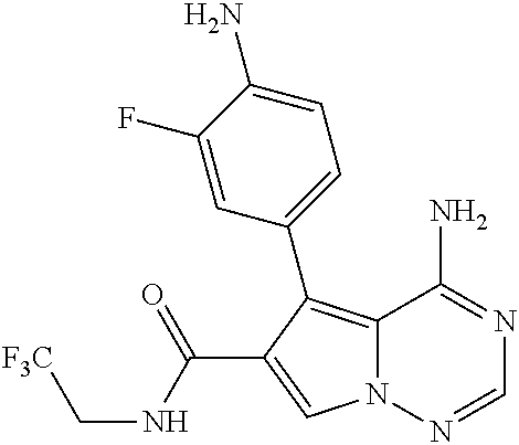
C12=C(C3=CC=C(N)C(F)=C3)C(C(NC[F3C])=O)=CN1N=CN=C2N
